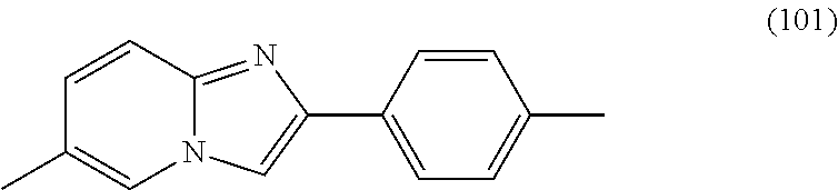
C1(C)=CN2C(=NC(C3=CC=C(C)C=C3)=C2)C=C1
